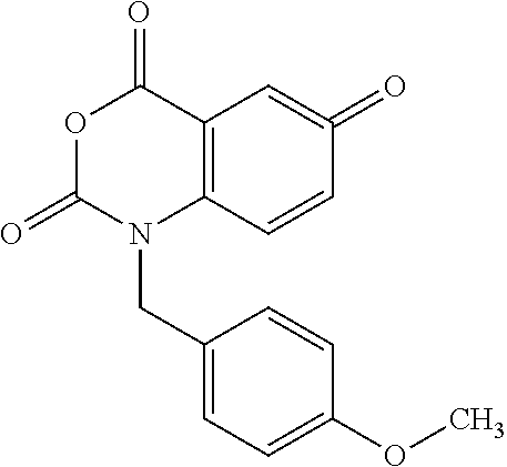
O1C(=O)N(CC2=CC=C(OC)C=C2)C2=C(C1=O)C=C(=O)C=C2
